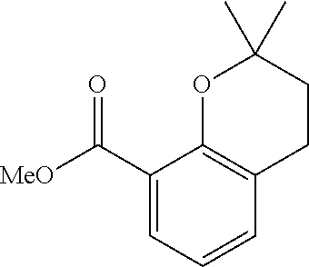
C1(C([MeO])=O)=CC=CC2=C1OC(C)(C)CC2
